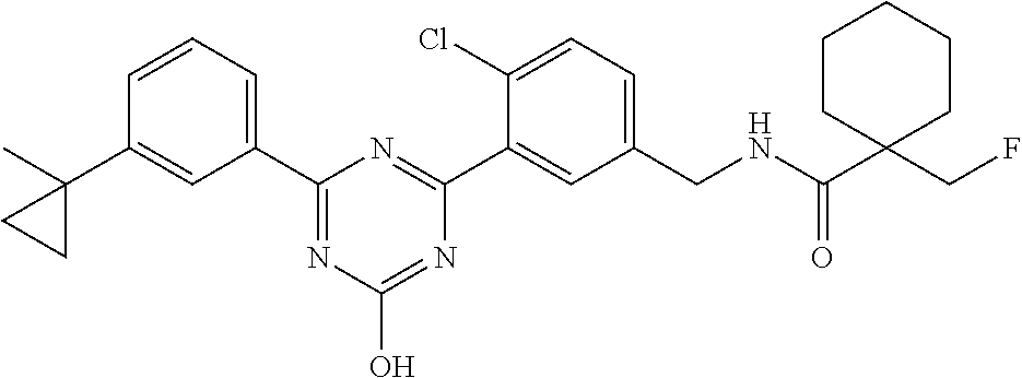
C1(C2=NC(O)=NC(C3=CC(CNC(C4(CF)CCCCC4)=O)=CC=C3Cl)=N2)=CC=CC(C2(C)CC2)=C1
